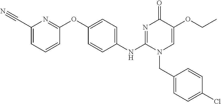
C1(OC2=CC=C(NC3=NC(=O)C(OCC)=CN3CC3=CC=C(Cl)C=C3)C=C2)=NC(C#N)=CC=C1
